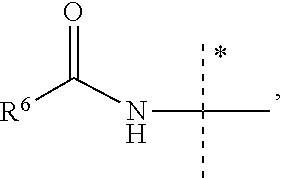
C(C)(NC([R6])=O)(C)C
